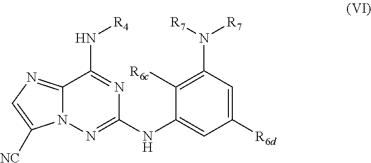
C1([R6d])=CC(N([R7])[R7])=C([R6c])C(NC2=NN3C(=NC=C3[NC])C(N[R4])=N2)=C1
